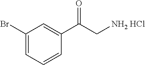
C1(Br)=CC=CC(C(C[NH2 HCl])=O)=C1
